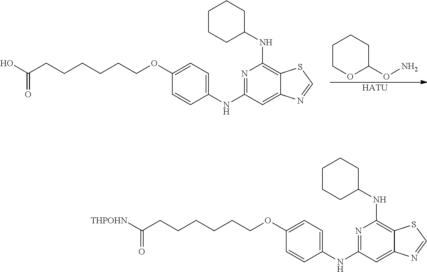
N1=C(NC2=CC=C(OCCCCCCC([THPOHN])=O)C=C2)C=C2C(=C1NC1CCCCC1)SC=N2.N1=C(NC2=CC=C(OCCCCCCC(O)=O)C=C2)C=C2C(=C1NC1CCCCC1)SC=N2.C1COC(ON)CC1.[HATU]
